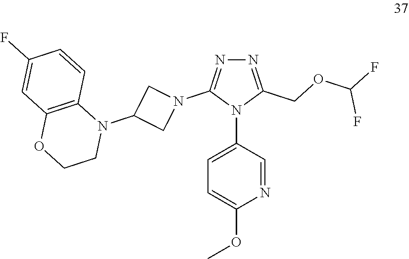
C1=C(N2C(COC(F)F)=NN=C2N2CC(N3C4=C(OCC3)C=C(F)C=C4)C2)C=NC(OC)=C1
